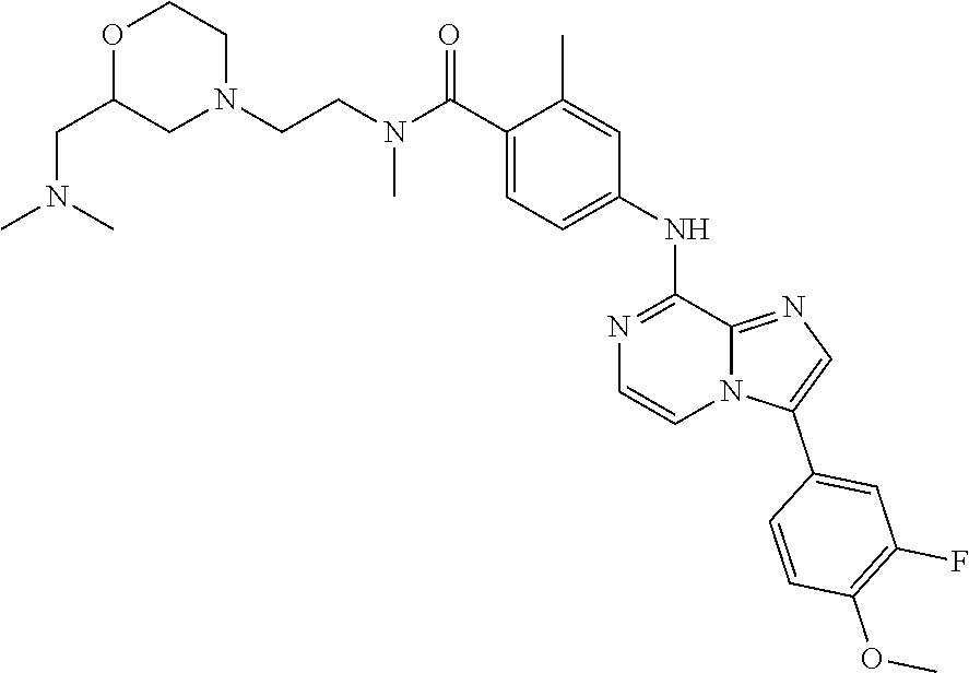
C1(C(N(C)CCN2CCOC(CN(C)C)C2)=O)=CC=C(NC2=NC=CN3C2=NC=C3C2=CC(F)=C(OC)C=C2)C=C1C
